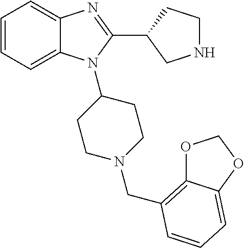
C1=CC=C2C(=C1)N=C(C1CNCC1)N2C1CCN(CC2=C3OCOC3=CC=C2)CC1
